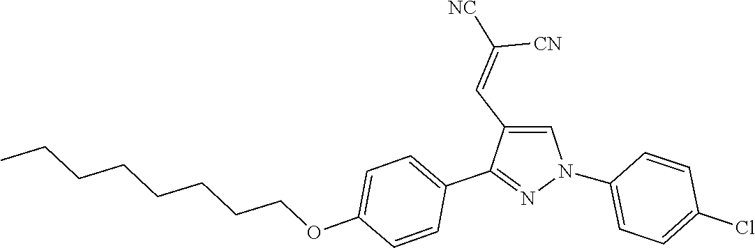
C1(N2C=C(C=C([NC])[CN])C(C3=CC=C(OCCCCCCCC)C=C3)=N2)=CC=C(Cl)C=C1
